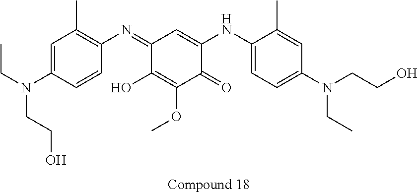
C1(=NC2=C(C)C=C(N(CC)CCO)C=C2)C(O)=C(OC)C(=O)C(NC2=CC=C(N(CC)CCO)C=C2C)=C1
